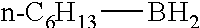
[n-C6H13]B
